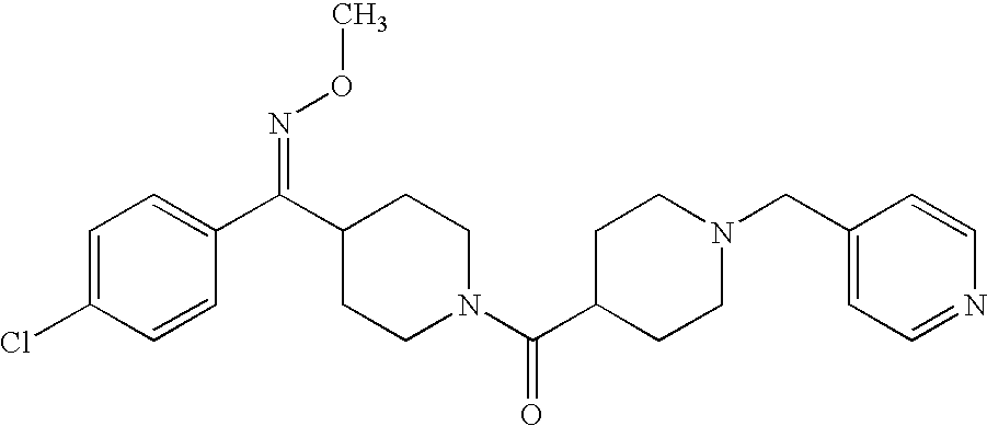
C1=C(Cl)C=CC(C(=NOC)C2CCN(C(=O)C3CCN(CC4=CC=NC=C4)CC3)CC2)=C1
